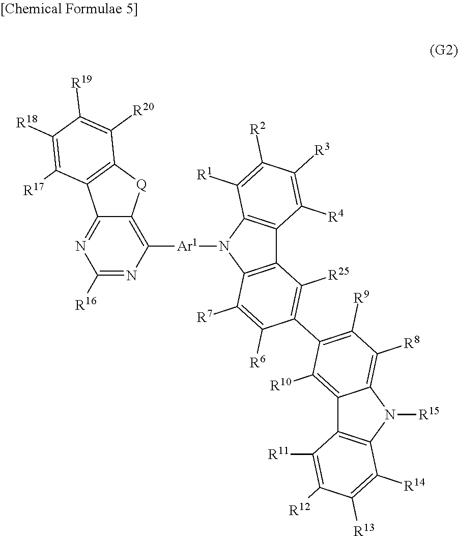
C1([R16])=NC([Ar1]N2C3=C(C4=C2C([R1])=C([R2])C([R3])=C4[R4])C([R25])=C(C2=C([R9])C([R8])=C4C(=C2[R10])C2=C(N4[R15])C([R14])=C([R13])C([R12])=C2[R11])C([R6])=C3[R7])=C2C(=N1)C1=C([Q]2)C([R20])=C([R19])C([R18])=C1[R17]
